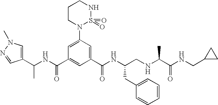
C1(C(NC(C2=CC(C(NC(CNC(C(NCC3CC3)=O)C)CC3=CC=CC=C3)=O)=CC(N3S(=O)(=O)NCCC3)=C2)=O)C)=CN(C)N=C1
